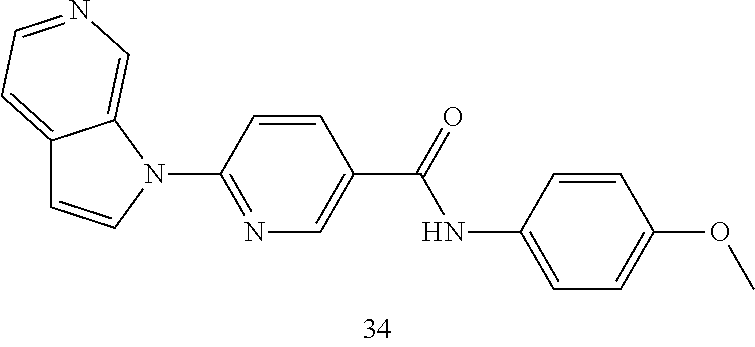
C12=CC=NC=C1N(C1=NC=C(C(=O)NC3=CC=C(OC)C=C3)C=C1)C=C2
